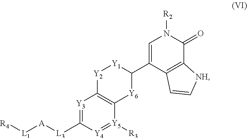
C1=C(C2[Y6]C3=C([Y3]=C([L3][A][L1][R4])[Y4]=[Y5]3[R3])[Y2][Y1]2)C2=C(C(=O)N1[R2])[NH]C=C2
